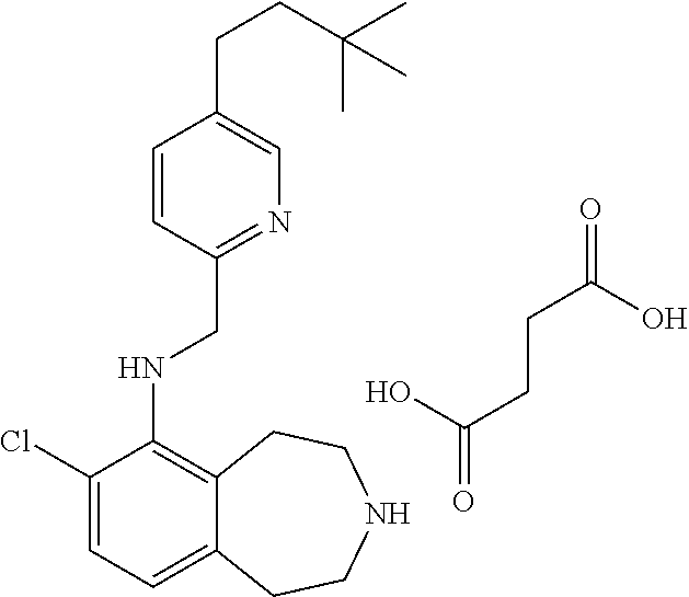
OC(CCC(=O)O)=O.C1(Cl)=CC=C2C(=C1NCC1=NC=C(CCC(C)(C)C)C=C1)CCNCC2
